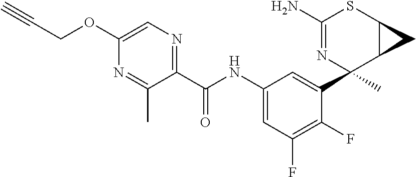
C1(N)=NC(C2=CC(NC(C3=NC=C(OCC#C)N=C3C)=O)=CC(F)=C2F)(C)C2C(S1)C2
